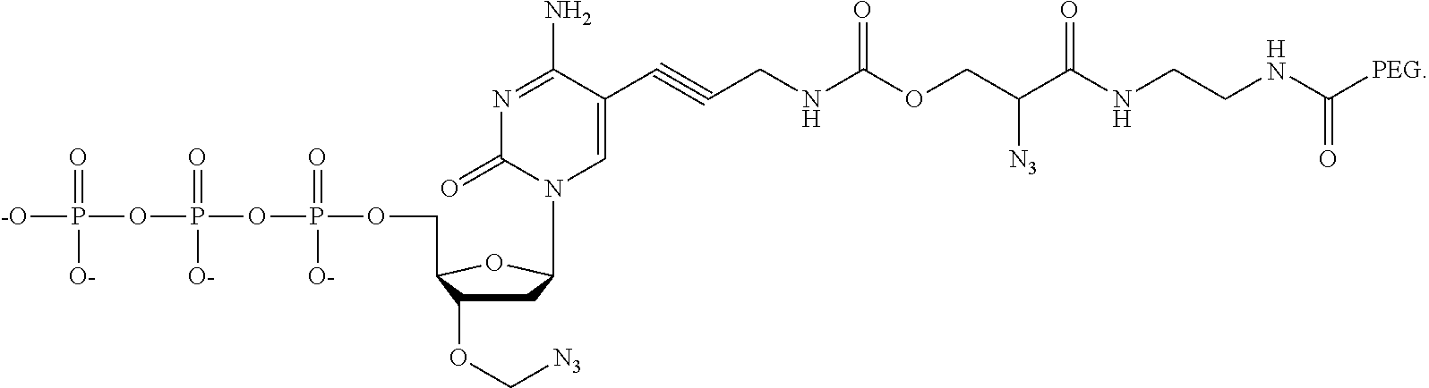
[-O]P(OP(OP(OCC1C(OC[N3])CC(N2C=C(C#CCNC(OCC(C(NCCNC([PEG])=O)=O)[N3])=O)C(N)=NC2=O)O1)(=O)[O-])(=O)[O-])(=O)[O-]
